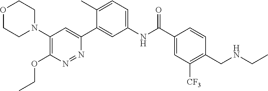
C1(N2CCOCC2)=C(OCC)N=NC(C2=CC(NC(C3=CC([CF3])=C(CNCC)C=C3)=O)=CC=C2C)=C1
